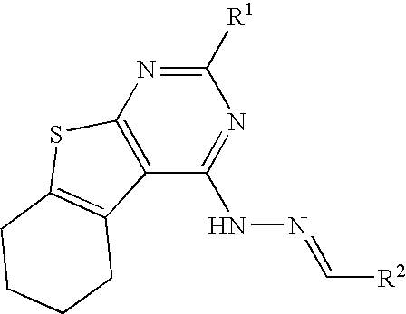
C12=C(N=C([R1])N=C1NN=C[R2])SC1=C2CCCC1
